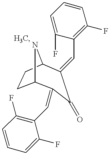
C1=C(F)C(C=C2C3CCC(N3)C(=CC3=C(F)C=CC=C3F)C2=O)=C(F)C=C1
